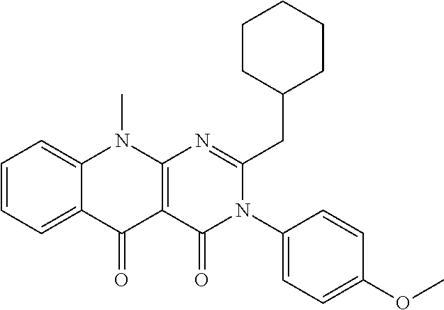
C1=CC=C2C(=C1)N(C)C1=C(C2=O)C(=O)N(C2=CC=C(OC)C=C2)C(CC2CCCCC2)=N1
